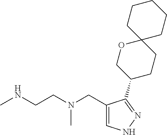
CNCCN(CC1=CNN=C1C1CCC2(OC1)CCCCC2)C
